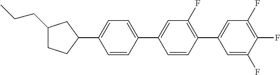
C1(CCC)CCC(C2=CC=C(C3=CC(F)=C(C4=CC(F)=C(F)C(F)=C4)C=C3)C=C2)C1
